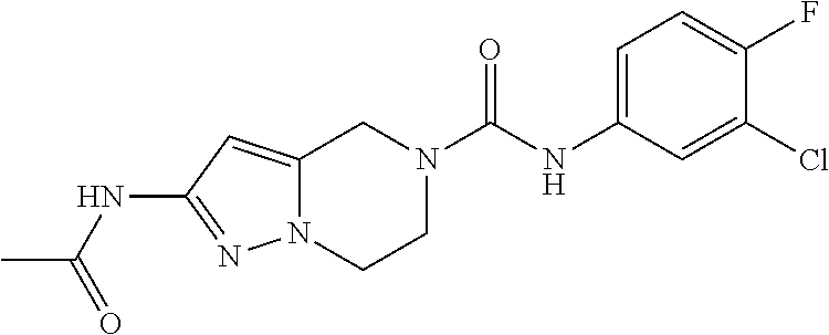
N(C1=NN2C(=C1)CN(C(NC1=CC=C(F)C(Cl)=C1)=O)CC2)C(C)=O
